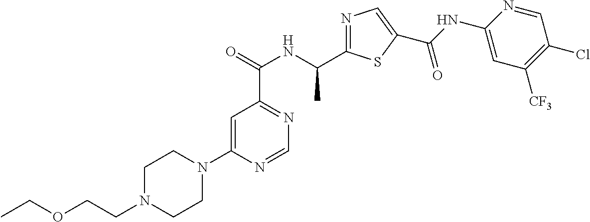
C1=C(N2CCN(CCOCC)CC2)N=CN=C1C(=O)NC(C1=NC=C(C(NC2=CC([CF3])=C(Cl)C=N2)=O)S1)C
